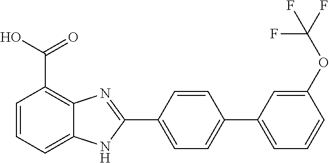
C1=C(C2=NC3=C(C(O)=O)C=CC=C3N2)C=CC(C2=CC=CC(OC(F)(F)F)=C2)=C1
